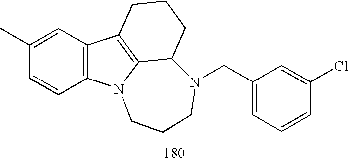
C1=CC2=C(C=C1C)C1=C3N2CCCN(CC2=CC=CC(Cl)=C2)C3CCC1
